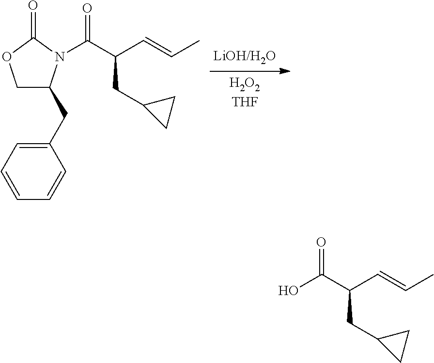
C1(CC2COC(=O)N2C(=O)C(CC2CC2)C=CC)=CC=CC=C1.OC(=O)C(CC1CC1)C=CC
